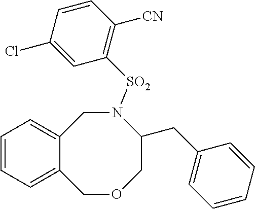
C12=CC=CC=C1COCC(CC1=CC=CC=C1)N([SO2]C1=C([CN])C=CC(Cl)=C1)C2
